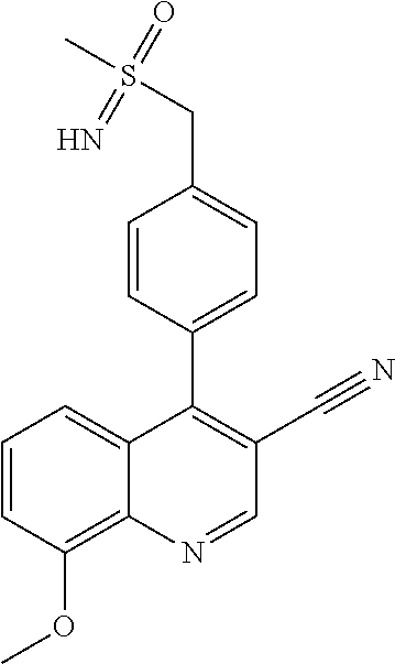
C1=CC(OC)=C2C(=C1)C(C1=CC=C(CS(C)(=O)=N)C=C1)=C(C#N)C=N2
